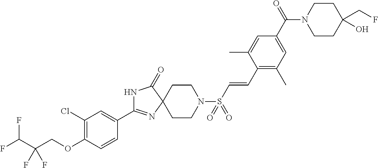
N1C(C2=CC(Cl)=C(OCC(C(F)F)(F)F)C=C2)=NC2(C1=O)CCN(S(C=CC1=C(C)C=C(C(N3CCC(CF)(O)CC3)=O)C=C1C)(=O)=O)CC2
